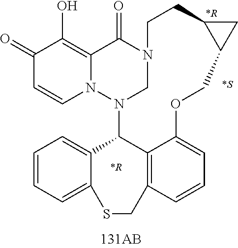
C1(=O)C=CN2C(=C1O)C(=O)N1CN2C2C3=C(C=CC=C3OCC3C(CC1)C3)CSC1=CC=CC=C21
